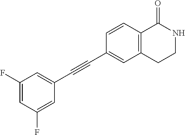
C1(F)=CC(F)=CC(C#CC2=CC3=C(C=C2)C(=O)NCC3)=C1
